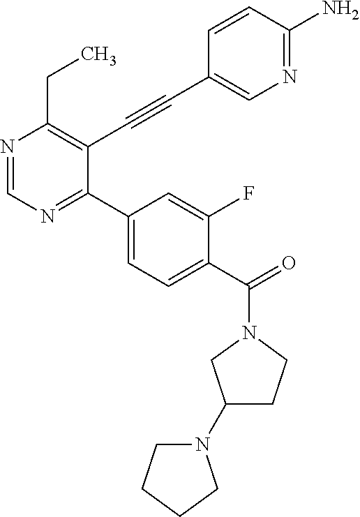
N1=CN=C(C2=CC=C(C(N3CC(N4CCCC4)CC3)=O)C(F)=C2)C(C#CC2=CN=C(N)C=C2)=C1CC
